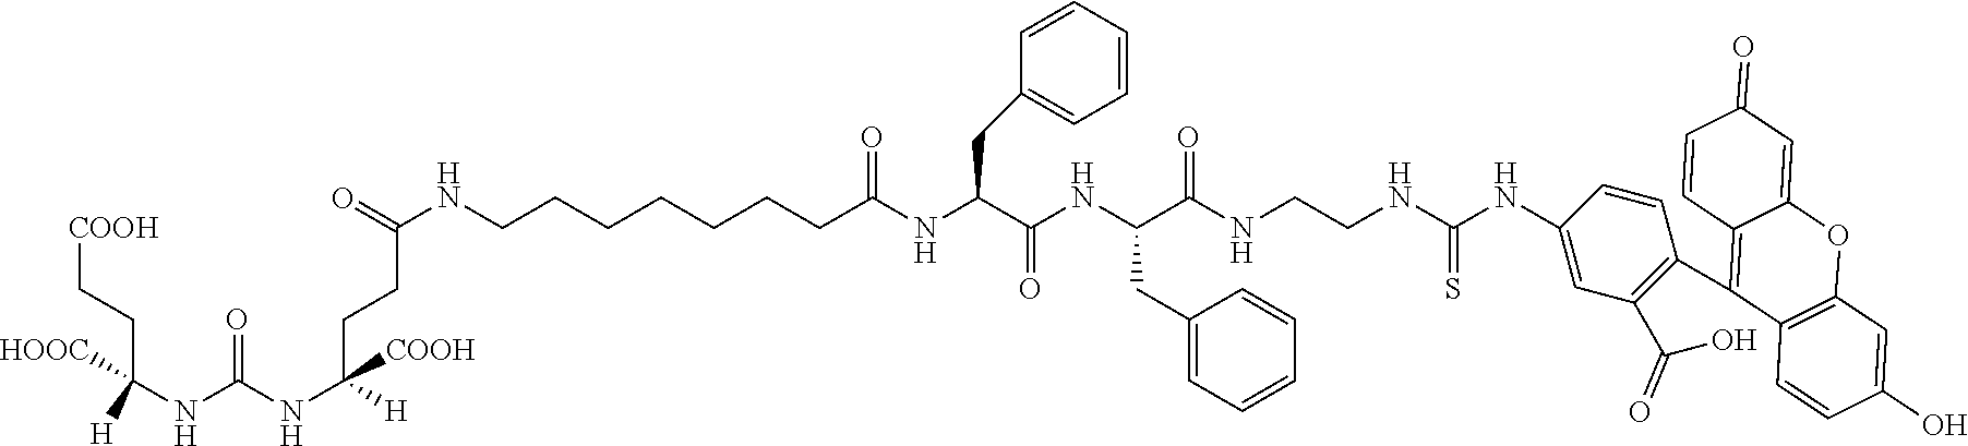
[COOH]CCC(NC(NC([H])([COOH])CCC(NCCCCCCCC(NC(C(NC(C(NCCNC(NC1=CC(C(O)=O)=C(C2=C3C(=CC(=O)C=C3)OC3=C2C=CC(O)=C3)C=C1)=S)=O)CC1=CC=CC=C1)=O)CC1=CC=CC=C1)=O)=O)=O)([HOOC])[H]
